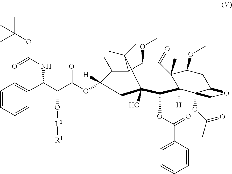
C(C(C1=CC=CC=C1)NC(=O)OC(C)(C)C)(C(=O)OC1([H])C(C)=C2C(OC)C(=O)C3(C)C(OC)CC4C(OC(C)=O)(C3([H])C(OC(=O)C3=CC=CC=C3)C(O)(C1)C2(C)C)CO4)O[L1][R1]
